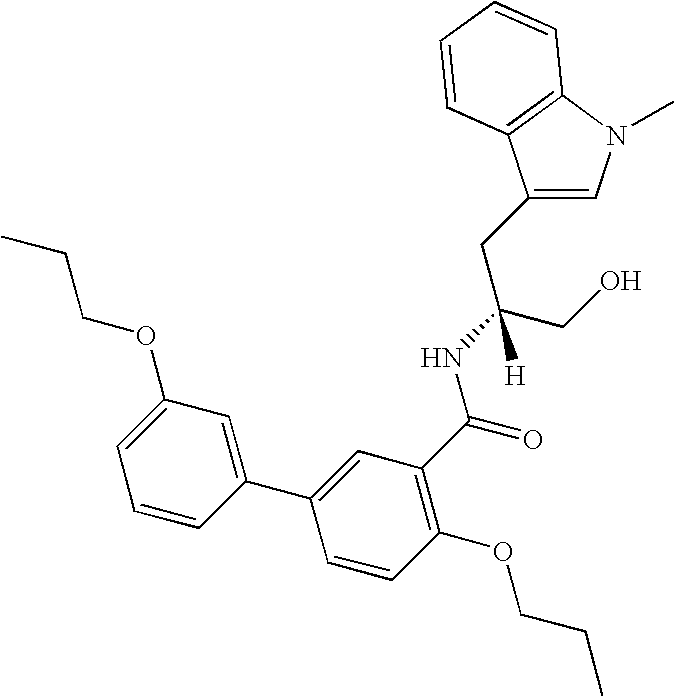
C1(CC(CO)(NC(=O)C2=C(OCCC)C=CC(C3=CC(OCCC)=CC=C3)=C2)[H])=CN(C)C2=C1C=CC=C2
